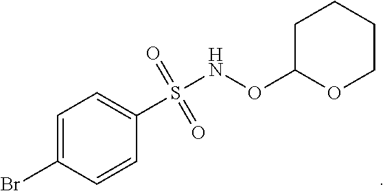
C1=C(Br)C=CC(S(NOC2CCCCO2)(=O)=O)=C1
